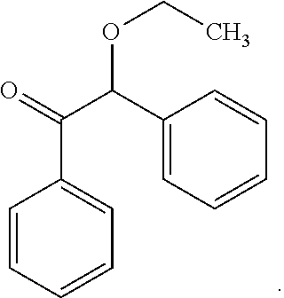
C1=CC=CC=C1C(=O)C(C1=CC=CC=C1)OCC
